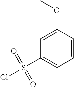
C1=C(OC)C=CC=C1S(Cl)(=O)=O
